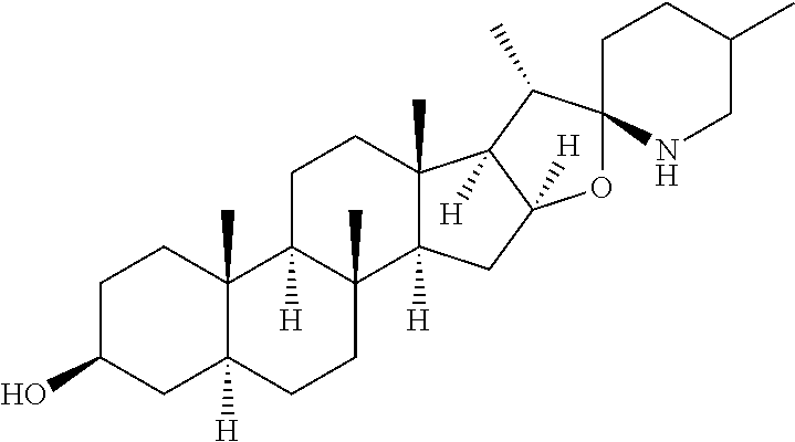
C1C(O)CC2([H])C(C)(C1)C1([H])C(C)(CC2)C2([H])C(C)(CC1)C1([H])C([H])(C2)OC2(C1C)NCC(C)CC2
